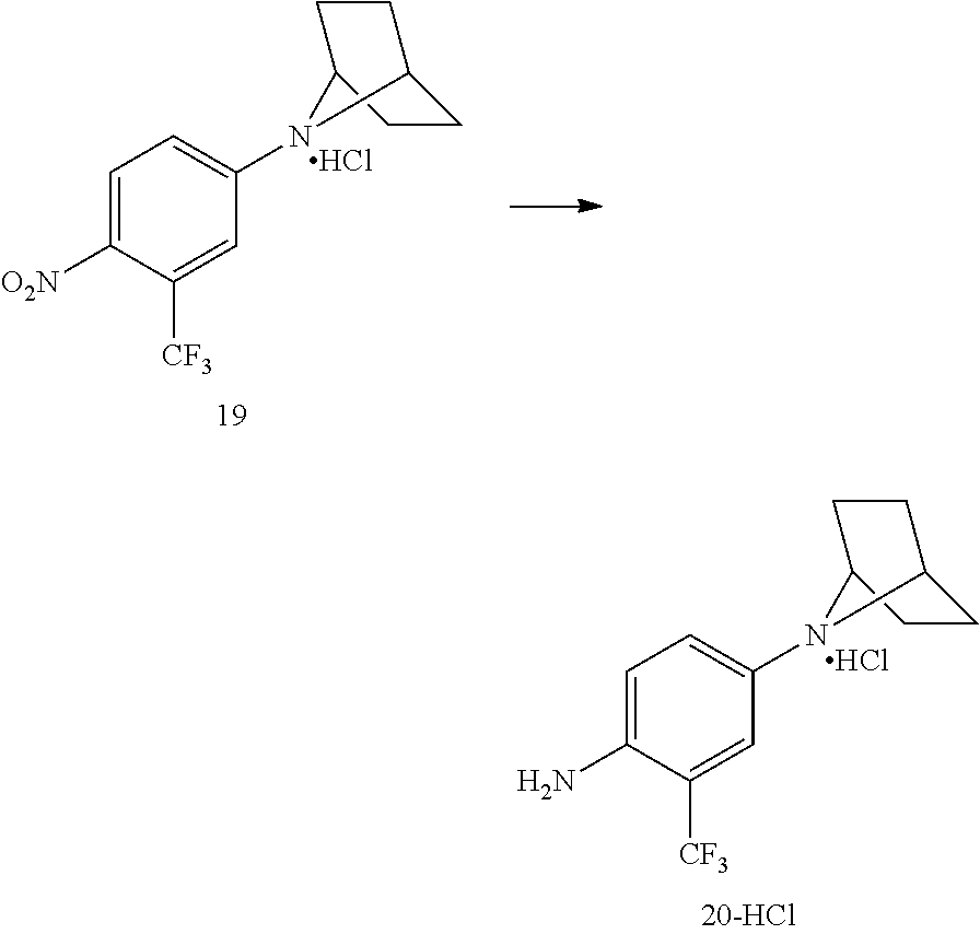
[O2N]C1=CC=C(N2C3CCC2CC3)C=C1[CF3].Cl.NC1=CC=C(N2C3CCC2CC3)C=C1[CF3].Cl
